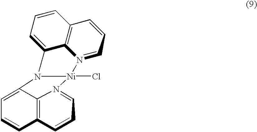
C1=C2C3=C(C=C1)C=CC=N3[Ni]1(Cl)N2C2=CC=CC3=C2N1=CC=C3
